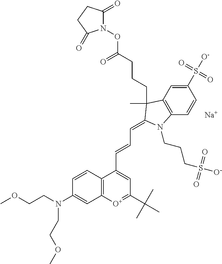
[Na].C12=C(C=CC(S([O-])(=O)=O)=C1)N(CCCS([O-])(=O)=O)C(=CC=CC1=CC(C(C)(C)C)=[O+]C3=C1C=CC(N(CCOC)CCOC)=C3)C2(CCCC(=O)ON1C(=O)CCC1=O)C
